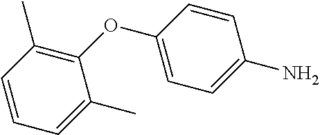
C1=CC=C(C)C(OC2=CC=C(N)C=C2)=C1C
